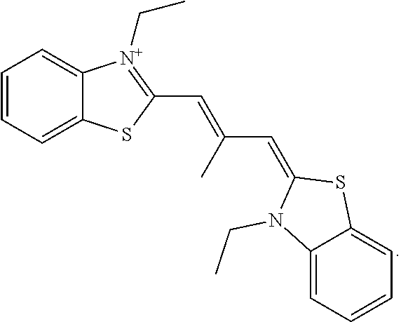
C1=CC=C2C(=C1)[N+](CC)=C(C=C(C=C1SC3=CC=CC=C3N1CC)C)S2
